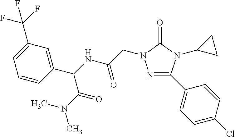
N1=C(C2=CC=C(Cl)C=C2)N(C2CC2)C(=O)N1CC(=O)NC(C1=CC(C(F)(F)F)=CC=C1)C(=O)N(C)C
